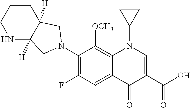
C1(N2CC3([H])C([H])(C2)NCCC3)=C(F)C=C2C(=C1[OCH3])N(C1CC1)C=C(C(O)=O)C2=O
